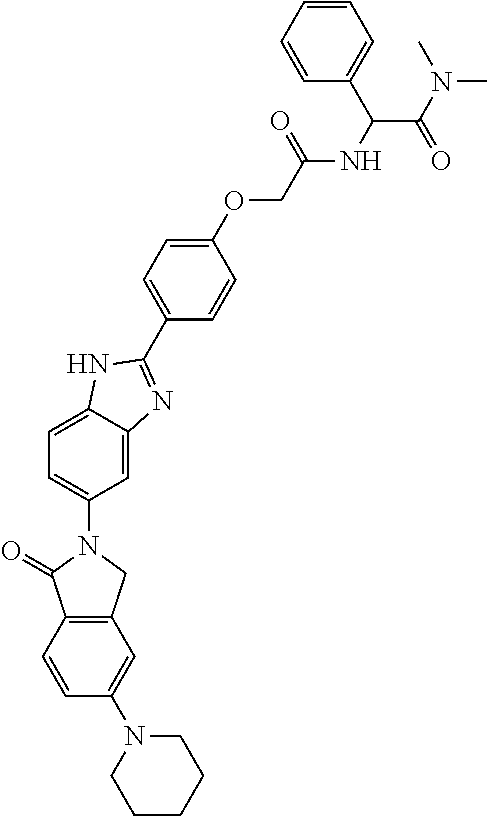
C12=C(C(=O)N(C3=CC=C4C(=C3)N=C(C3=CC=C(OCC(NC(C(N(C)C)=O)C5=CC=CC=C5)=O)C=C3)N4)C1)C=CC(N1CCCCC1)=C2
